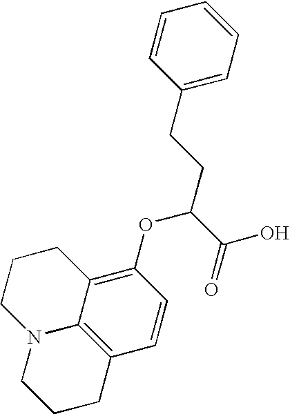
C1=CC=C(CCC(C(O)=O)OC2=C3C4=C(C=C2)CCCN4CCC3)C=C1
